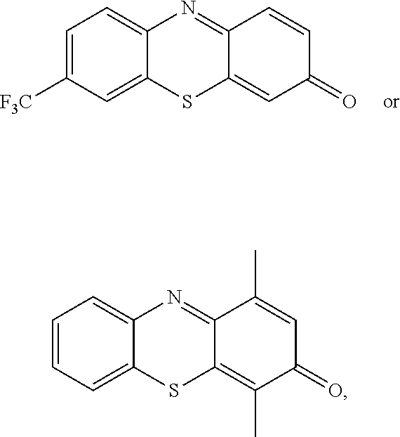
C1=C2C(=CC=C1)N=C1C(=C(C)C(=O)C=C1C)S2.C1=C2C(=CC=C1[F3C])N=C1C(=CC(=O)C=C1)S2
